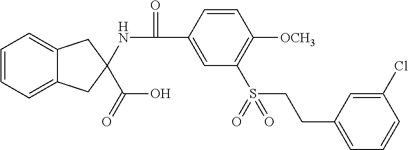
C1=CC=C2C(=C1)CC(C(O)=O)(NC(=O)C1=CC(S(CCC3=CC=CC(Cl)=C3)(=O)=O)=C([OCH3])C=C1)C2
